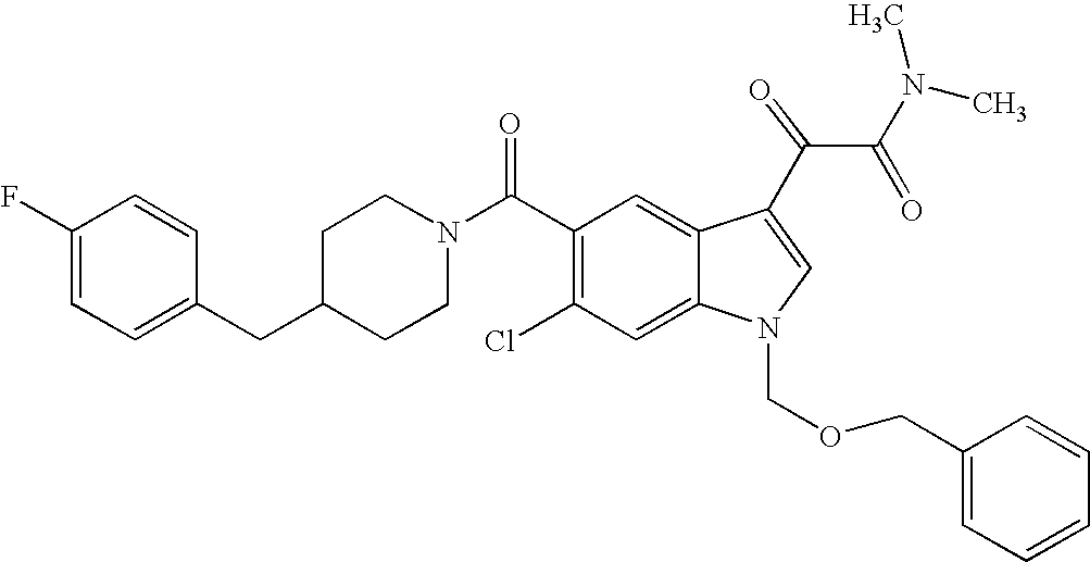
C1(F)=CC=C(CC2CCN(C(C3=C(Cl)C=C4C(=C3)C(C(=O)C(N(C)C)=O)=CN4COCC3=CC=CC=C3)=O)CC2)C=C1
